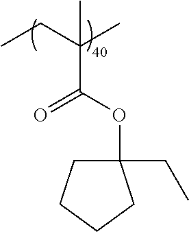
CCC(C)(C)C(OC1(CC)CCCC1)=O
